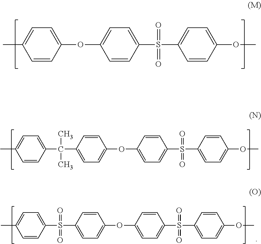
CC1=CC=C(OC2=CC=C(S(C3=CC=C(OC)C=C3)(=O)=O)C=C2)C=C1.C(C1=CC=C(OC2=CC=C(S(C3=CC=C(OC)C=C3)(=O)=O)C=C2)C=C1)(C)(C)C1=CC=C(C)C=C1.S(C1=CC=C(OC2=CC=C(S(C3=CC=C(OC)C=C3)(=O)=O)C=C2)C=C1)(=O)(=O)C1=CC=C(C)C=C1
